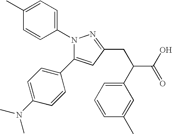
N1(C2=CC=C(C)C=C2)N=C(CC(C(O)=O)C2=CC=CC(C)=C2)C=C1C1=CC=C(N(C)C)C=C1
